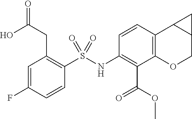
C1(NS(C2=C(CC(O)=O)C=C(F)C=C2)(=O)=O)=C(C(=O)OC)C2=C(C3C(CO2)C3)C=C1
